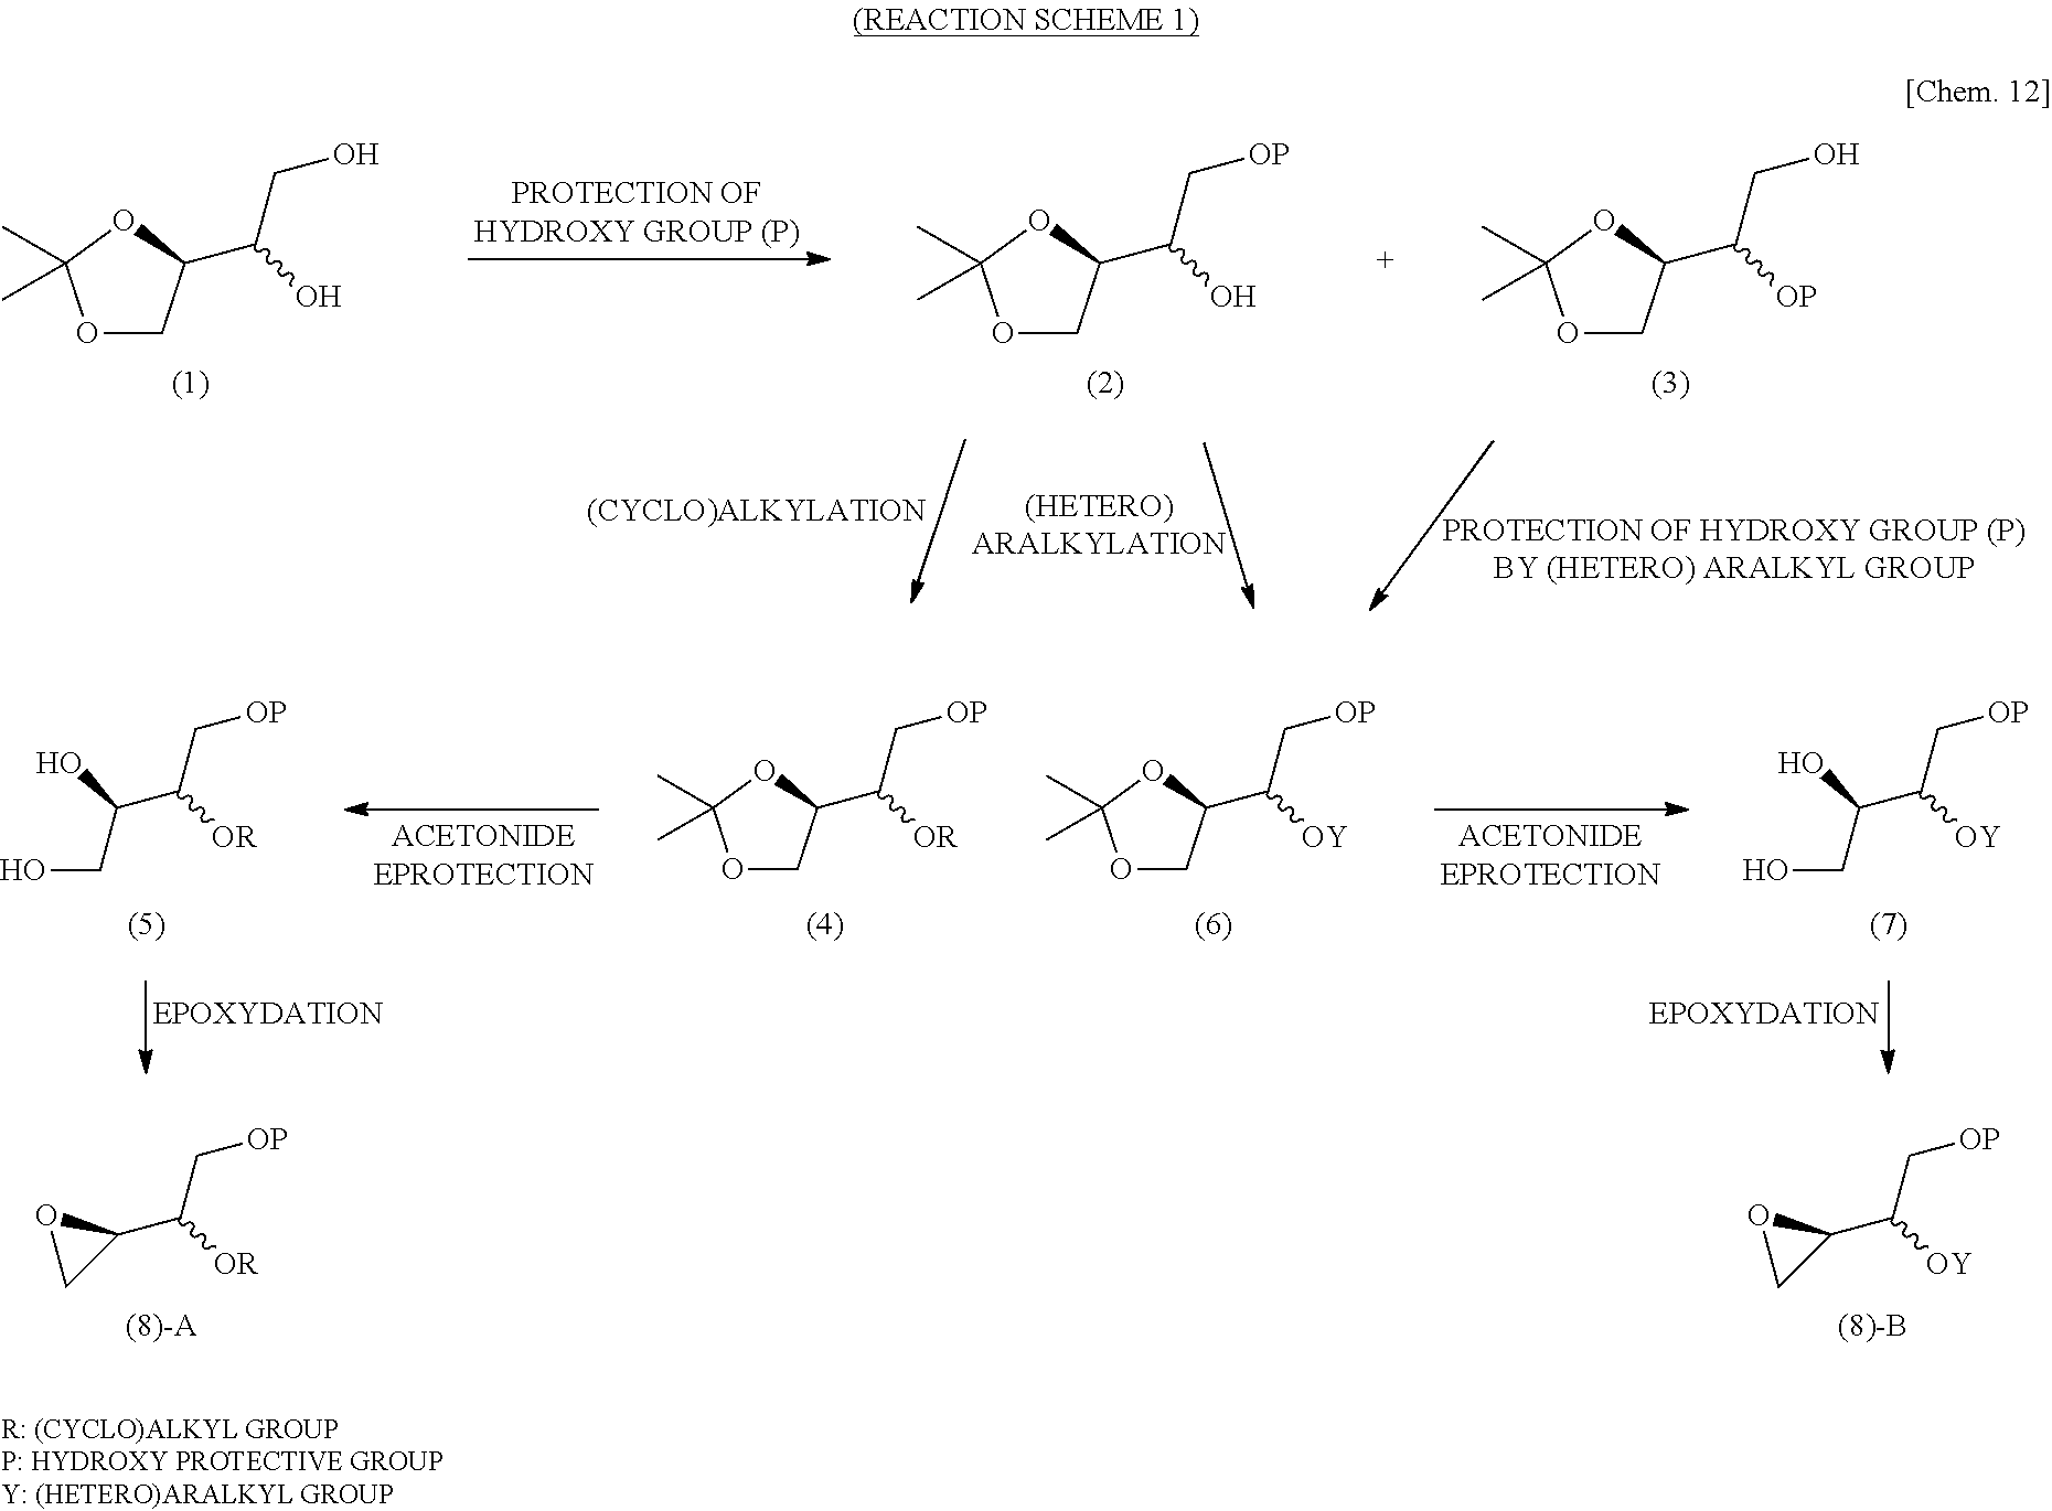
O1CC(C([OR])C[OP])OC1(C)C.O1CC(C([OY])C[OP])OC1(C)C.C(C([OR])C[OP])(O)CO.C(C([OY])C[OP])(O)CO.C1(C([OR])C[OP])OC1.C1(C([OY])C[OP])OC1.O1CC(C(O)CO)OC1(C)C.O1CC(C(O)C[OP])OC1(C)C.O1CC(C([OP])CO)OC1(C)C
